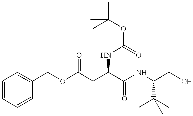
N(C(CC(OCC1=CC=CC=C1)=O)C(NC(CO)C(C)(C)C)=O)C(OC(C)(C)C)=O
